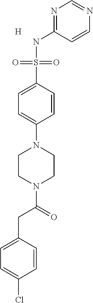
C1=CC(CC(=O)N2CCN(C3=CC=C(S(NC4=NC=NC=C4)(=O)=O)C=C3)CC2)=CC=C1Cl.[H]
